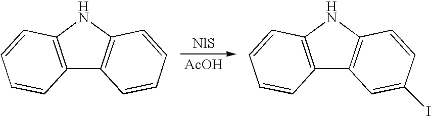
C12=C(NC3=C1C=CC=C3)C=CC=C2.C12=C(NC3=C1C=C(I)C=C3)C=CC=C2.[AcOH]
